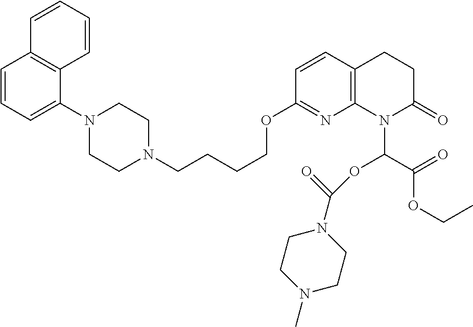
C1=CC=C(N2CCN(CCCCOC3=NC4=C(C=C3)CCC(=O)N4C(OC(=O)N3CCN(C)CC3)C(OCC)=O)CC2)C2=C1C=CC=C2
